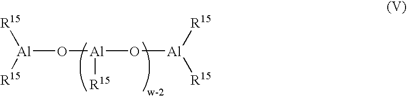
[Al](O[Al](O[Al]([R15])[R15])[R15])([R15])[R15]
